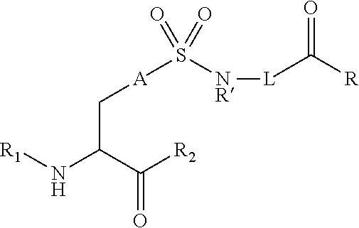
[R1]NC(C([R2])=O)C[A]S(=O)([NR][L]C([R])=O)=O
